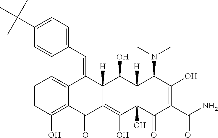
C1=CC(O)=C2C(=C1)C(=CC1=CC=C(C(C)(C)C)C=C1)C1([H])C(=C(O)C3(O)C([H])(C1O)C(N(C)C)C(O)=C(C(N)=O)C3=O)C2=O
